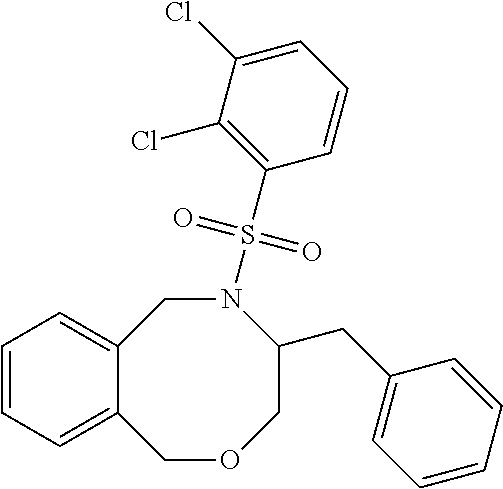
C12=CC=CC=C1COCC(CC1=CC=CC=C1)N(S(C1=C(Cl)C(Cl)=CC=C1)(=O)=O)C2
